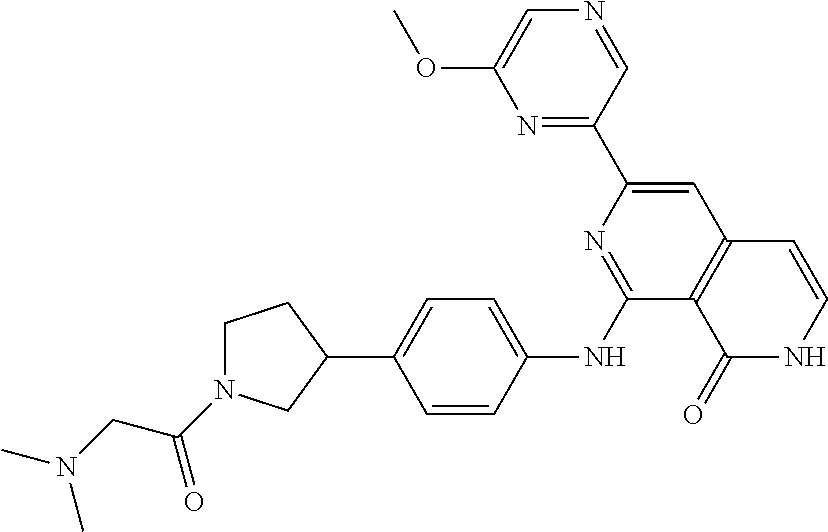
N1=CC(C2=CC3=C(C(NC4=CC=C(C5CN(C(=O)CN(C)C)CC5)C=C4)=N2)C(=O)NC=C3)=NC(OC)=C1
